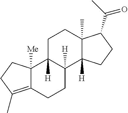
C1C2([H])C([H])(C3([H])C(C)(C1)C(C(=O)C)CC3)CCC1=C(C)CCC21[Me]
